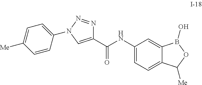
C1(C(NC2=CC=C3C(=C2)B(O)OC3[Me])=O)=CN(C2=CC=C([Me])C=C2)N=N1
